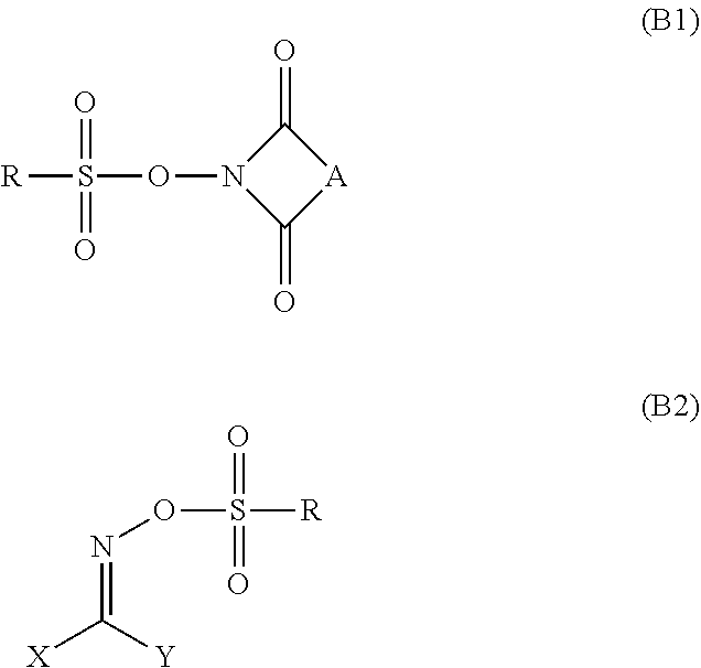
C1(=O)N(OS(=O)(=O)[R])C(=O)[A]1.O(S(=O)(=O)[R])N=C([Y])[X]
